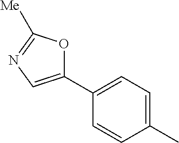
C1(C2=CC=C(C)C=C2)=CN=C([Me])O1
